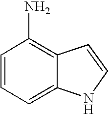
C1=CC=C2C(=C1N)C=CN2
